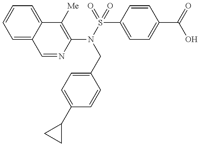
C1=NC(N(S(=O)(=O)C2=CC=C(C(=O)O)C=C2)CC2=CC=C(C3CC3)C=C2)=C([Me])C2=CC=CC=C12
